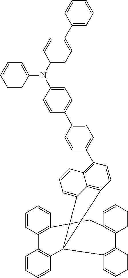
C1(C2=CC=C(C3=CC=C(N(C4=CC=C(C5=CC=CC=C5)C=C4)C4=CC=CC=C4)C=C3)C=C2)=C2C3=C(C=C1)C1(C4=C(C5=C(C=CC=C5)CC5=C(C=CC=C5)C5=C1C=CC=C5)C=CC=C4)C3=CC=C2
